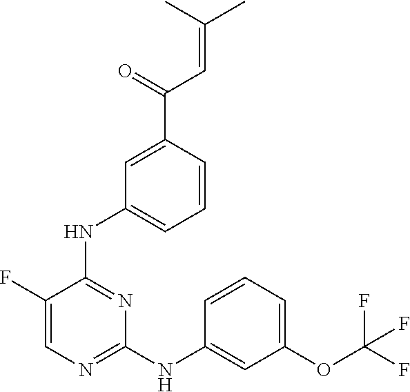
C1=C(F)C(NC2=CC=CC(C(=O)C=C(C)C)=C2)=NC(NC2=CC(OC(F)(F)F)=CC=C2)=N1
